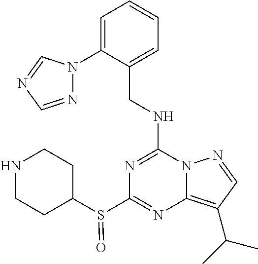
N1=C(NCC2=CC=CC=C2N2N=CN=C2)N2C(=C(C(C)C)C=N2)N=C1S(C1CCNCC1)=O
